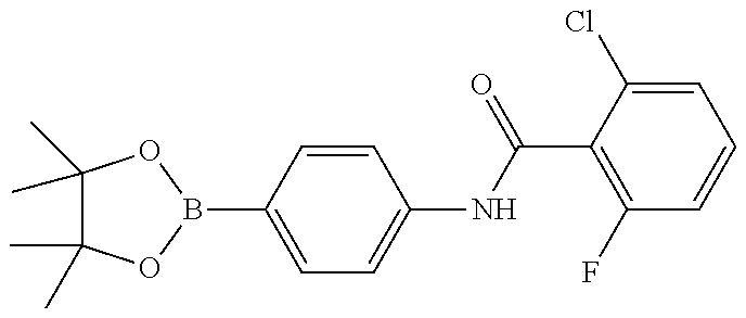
C1=C(B2OC(C)(C)C(C)(C)O2)C=CC(NC(=O)C2=C(F)C=CC=C2Cl)=C1
